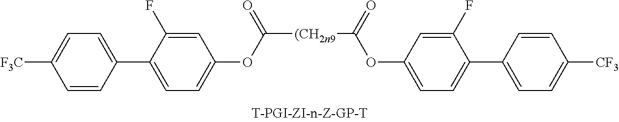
C1=CC(C2=CC=C(OC([(CH2n9]C(OC3=CC=C(C4=CC=C([CF3])C=C4)C(F)=C3)=O)=O)C=C2F)=CC=C1[F3C]
